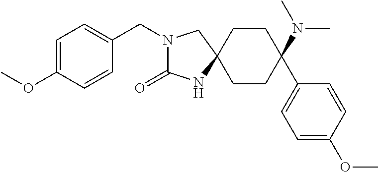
N1(CC2=CC=C(OC)C=C2)C(=O)NC2(C1)CCC(N(C)C)(C1=CC=C(OC)C=C1)CC2
